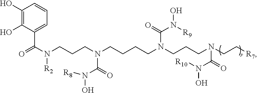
C1(O)=C(O)C(C(N(CCCN(CCCCN(CCCN(CC[R7])C(=O)N(O)[R10])C(=O)N([R9])O)C(=O)N(O)[R8])[R2])=O)=CC=C1
